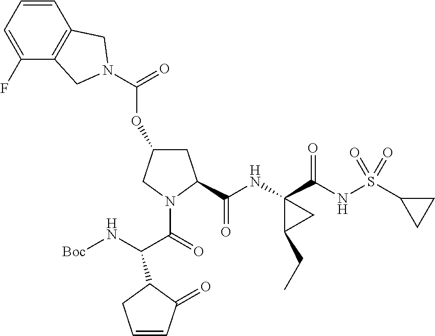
C1(F)=CC=CC2=C1CN(C(=O)OC1CC(C(NC3(C(=O)NS(C4CC4)(=O)=O)C(CC)C3)=O)N(C(C(N[Boc])C3C(=O)C=CC3)=O)C1)C2
